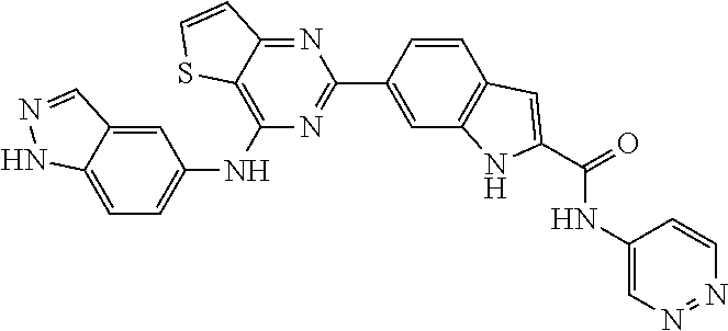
C1=C2C(=CC=C1NC1=C3C(=NC(C4=CC5=C(C=C4)C=C(C(=O)NC4=CN=NC=C4)N5)=N1)C=CS3)NN=C2
